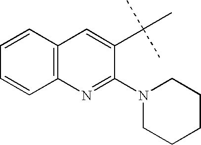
C12=C(N=C(N3CCCCC3)C(C(C)(C)C)=C1)C=CC=C2
